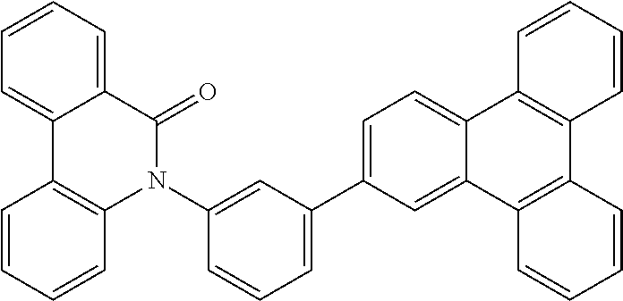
C1=C(C2=CC=CC(N3C(=O)C4=CC=CC=C4C4=C3C=CC=C4)=C2)C=C2C(=C1)C1=C(C3=C2C=CC=C3)C=CC=C1
